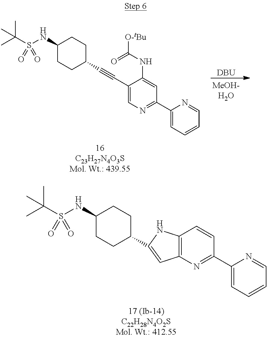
C1(NS(C(C)(C)C)(=O)=O)CCC(C2=CC3=C(C=CC(C4=CC=CC=N4)=N3)N2)CC1.C1(NS(C(C)(C)C)(=O)=O)CCC(C#CC2=CN=C(C3=CC=CC=N3)C=C2NC(=O)[O-tBu])CC1.[DBU]
